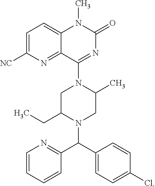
C1=C(C(C2=NC=CC=C2)N2CC(C)N(C3=NC(=O)N(C)C4=CC=C([NC])N=C34)CC2CC)C=CC(Cl)=C1
